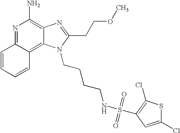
N1=C2C(=C3C(=C1N)N=C(CCOC)N3CCCCNS(=O)(=O)C1=C(Cl)SC(Cl)=C1)C=CC=C2
